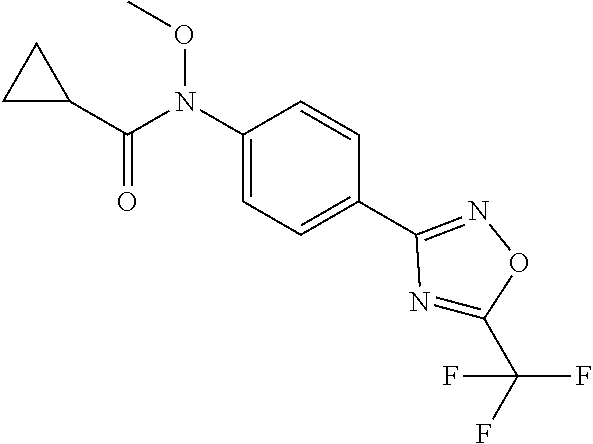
C1(N(C(=O)C2CC2)OC)=CC=C(C2=NOC(C(F)(F)F)=N2)C=C1
